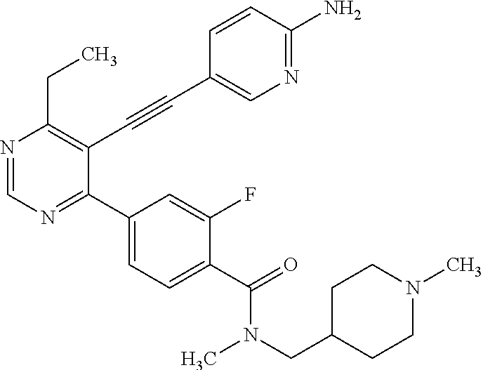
N1=CN=C(C2=CC=C(C(=O)N(CC3CCN(C)CC3)C)C(F)=C2)C(C#CC2=CN=C(N)C=C2)=C1CC
